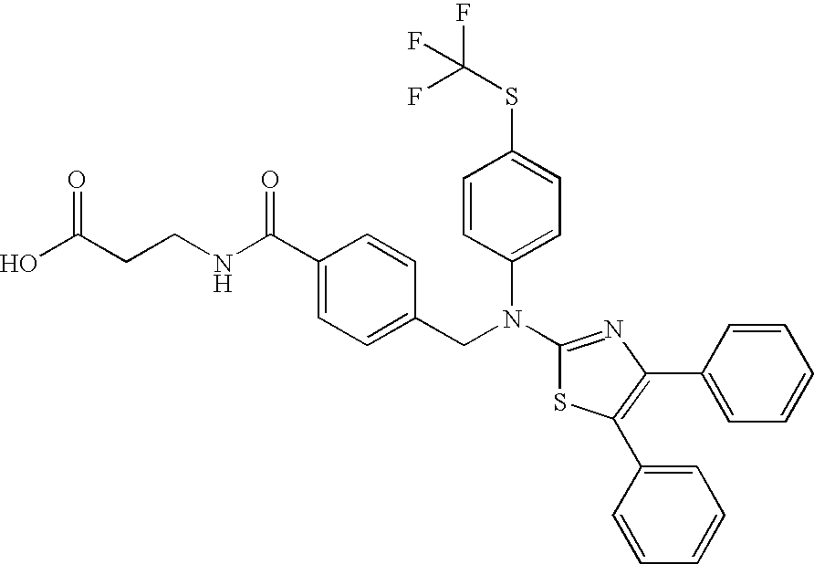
C1=CC(N(CC2=CC=C(C(NCCC(O)=O)=O)C=C2)C2=NC(C3=CC=CC=C3)=C(C3=CC=CC=C3)S2)=CC=C1SC(F)(F)F
